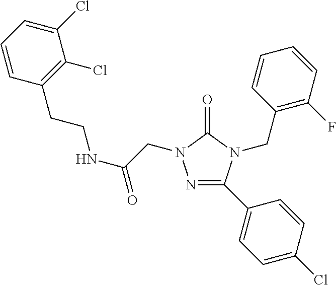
C1=CC=C(Cl)C(Cl)=C1CCNC(=O)CN1N=C(C2=CC=C(Cl)C=C2)N(CC2=C(F)C=CC=C2)C1=O
